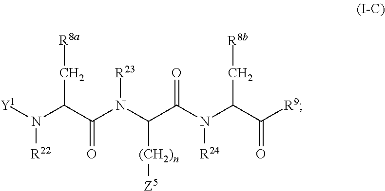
[Y1]N([R22])C(C(=O)N([R23])C(C(N([R24])C(C([R9])=O)C[R8b])=O)[(CH2)n][Z5])C[R8a]
